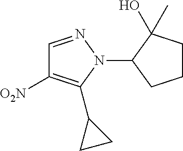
C1=NN(C2CCCC2(O)C)C(C2CC2)=C1[O2N]
